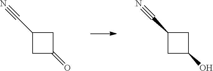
C1C(=O)CC1C#N.C1C(O)CC1C#N
